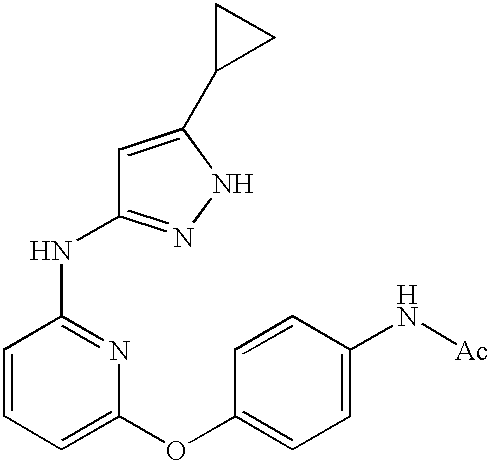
C1=CC(NC2=NNC(C3CC3)=C2)=NC(OC2=CC=C(N[Ac])C=C2)=C1
